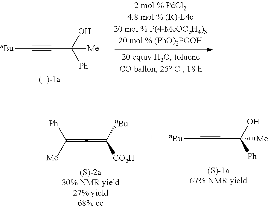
C(=C=C([CO2H])[nBu])([Ph])[Me].[(S)-2a30% NMR yield27% yield68% ee].[nBu]C#CC(O)([Ph])[Me].[nBu]C#CC([Ph])(O)[Me]
